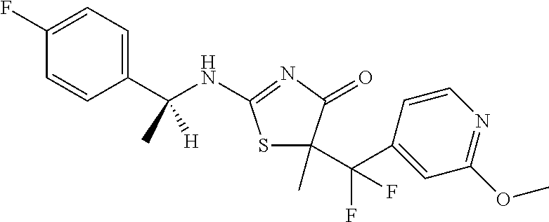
C1=CC(C(NC2=NC(=O)C(C(C3=CC(OC)=NC=C3)(F)F)(C)S2)(C)[H])=CC=C1F
